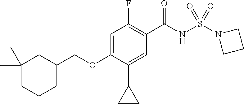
C1(C2CC2)=CC(C(NS(N2CCC2)(=O)=O)=O)=C(F)C=C1OCC1CC(C)(C)CCC1
